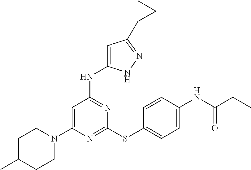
N1=C(SC2=CC=C(NC(CC)=O)C=C2)N=C(NC2=CC(C3CC3)=NN2)C=C1N1CCC(C)CC1
